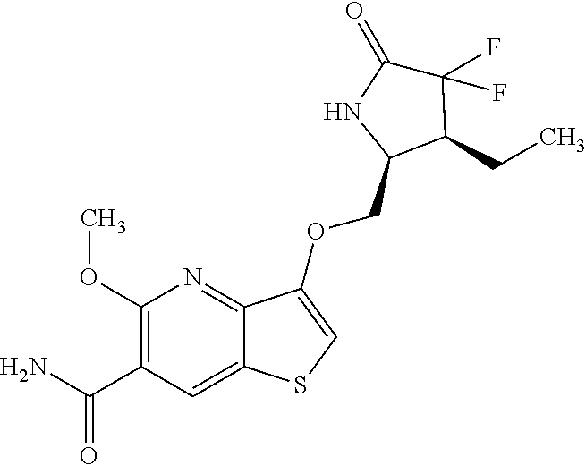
NC(C1=C(OC)N=C2C(=C1)SC=C2OCC1C(CC)C(F)(F)C(=O)N1)=O
